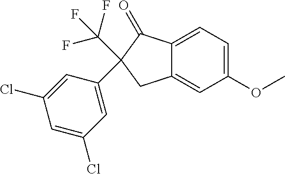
C(C1(C2=CC(Cl)=CC(Cl)=C2)CC2=CC(OC)=CC=C2C1=O)(F)(F)F
